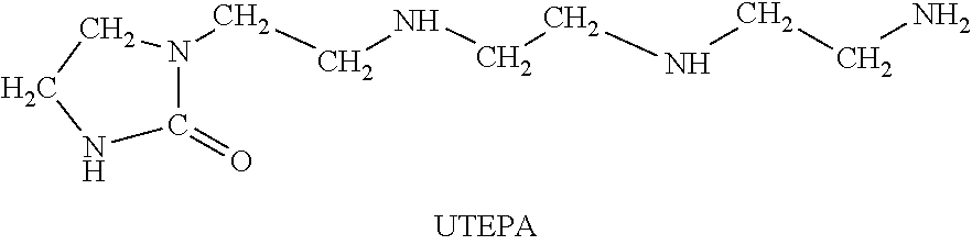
C1(=O)N(CCNCCNCCN)CCN1
